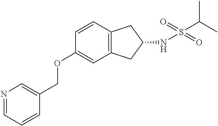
O(C1=CC2=C(C=C1)CC(NS(C(C)C)(=O)=O)C2)CC1=CN=CC=C1
